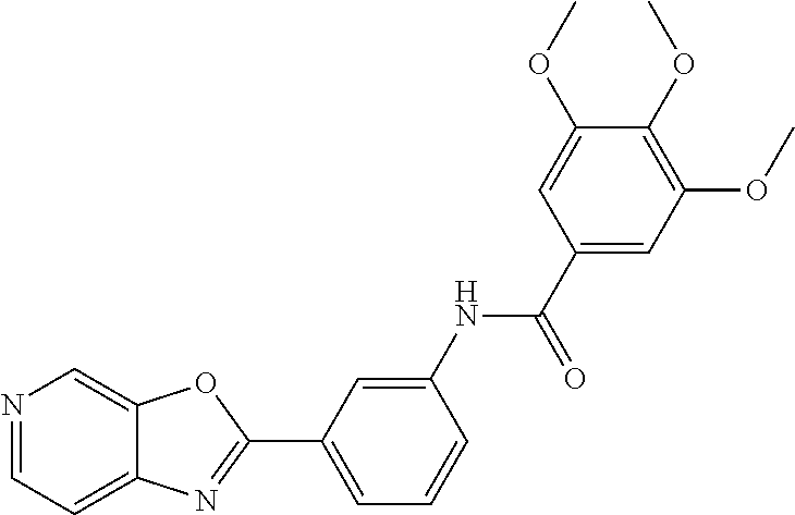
N1=CC=C2C(=C1)OC(C1=CC=CC(NC(C3=CC(OC)=C(OC)C(OC)=C3)=O)=C1)=N2
